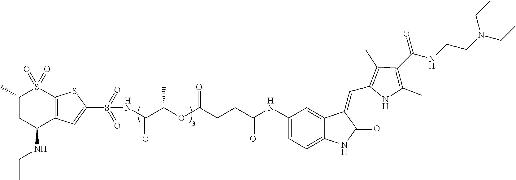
C1=C2C(=CC(NC(CCC(=O)OC(C(NS(C3=CC4=C(S3)S(=O)(=O)C(C)CC4NCC)(=O)=O)=O)C)=O)=C1)C(=CC1=C(C)C(C(NCCN(CC)CC)=O)=C(C)N1)C(=O)N2
